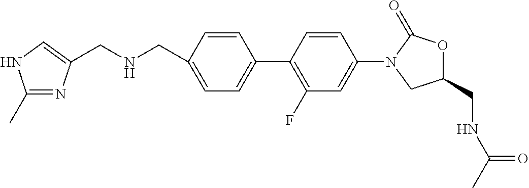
C1(CNC(C)=O)OC(=O)N(C2=CC(F)=C(C3=CC=C(CNCC4=CNC(C)=N4)C=C3)C=C2)C1
